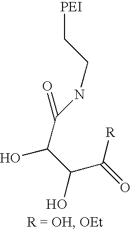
C(C(C([R])=O)O)(C(=O)NCC[PEI])O
